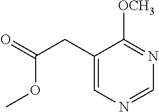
C1(CC(=O)OC)=CN=CN=C1[OCH3]
